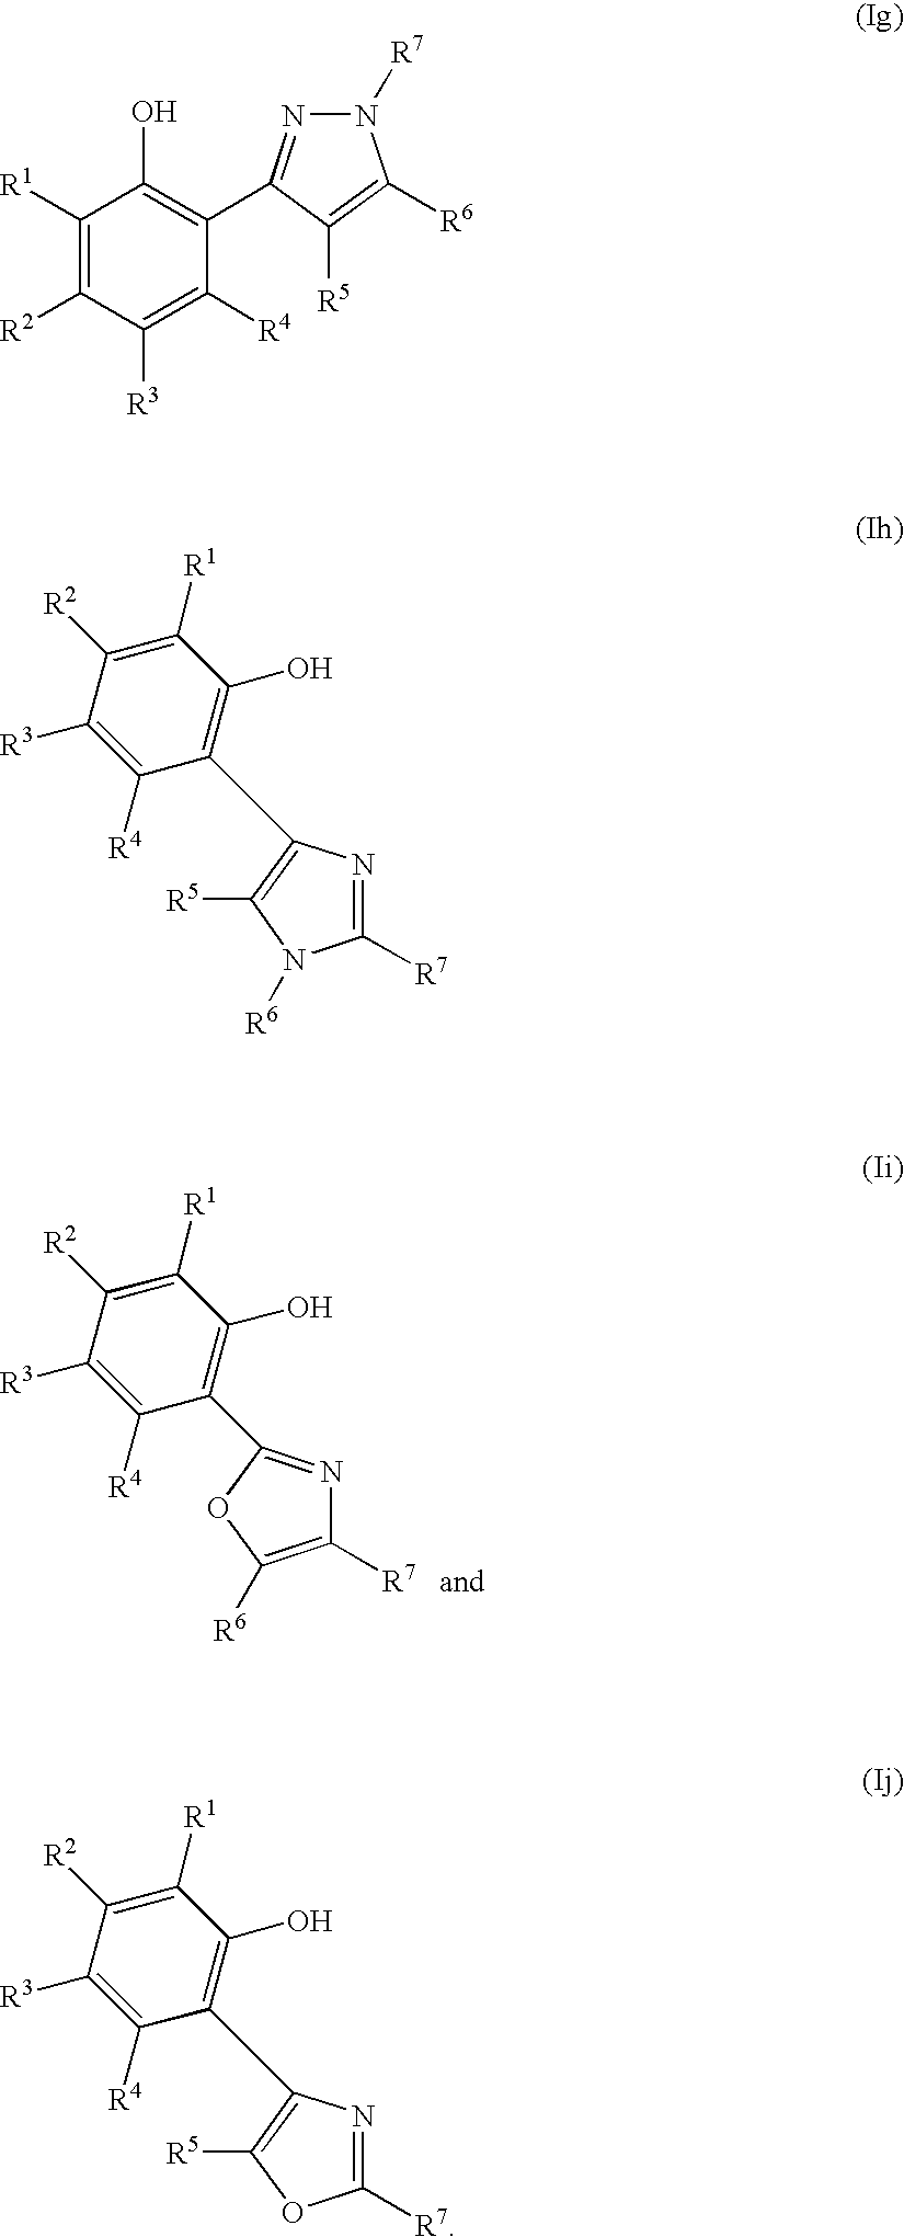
C1([R7])=C([R6])OC(C2=C(O)C([R1])=C([R2])C([R3])=C2[R4])=N1.C1([R1])=C([R2])C([R3])=C([R4])C(C2=NN([R7])C([R6])=C2[R5])=C1O.C1([R7])=NC(C2=C(O)C([R1])=C([R2])C([R3])=C2[R4])=C([R5])N1[R6].C1([R7])=NC(C2=C(O)C([R1])=C([R2])C([R3])=C2[R4])=C([R5])O1
